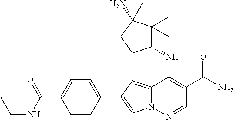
N12C(=CC(C3=CC=C(C(NCC)=O)C=C3)=C1)C(NC1C(C)(C)C(N)(C)CC1)=C(C(N)=O)C=N2
